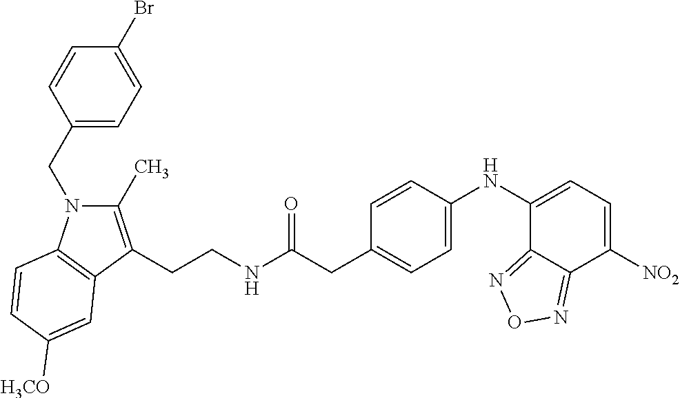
C1(CN2C(C)=C(CCNC(CC3=CC=C(NC4=CC=C([NO2])C5=NON=C45)C=C3)=O)C3=C2C=CC([H3CO])=C3)=CC=C(Br)C=C1
